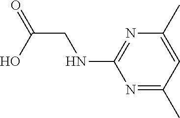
C(CNC1=NC(C)=CC(C)=N1)(=O)O
